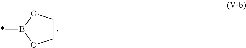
C1COB(*)O1
